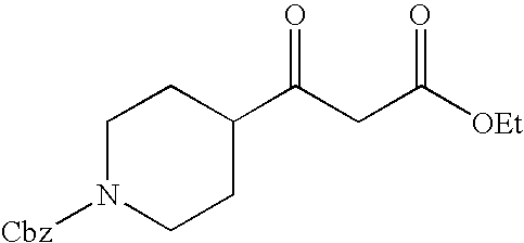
C1(C(CC([OEt])=O)=O)CCN([Cbz])CC1
